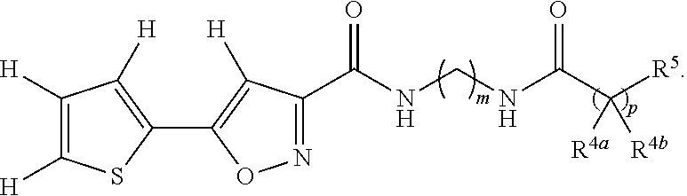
N1=C(C(NCNC(C([R5])([R4b])[R4a])=O)=O)C([H])=C(C2=C([H])C([H])=C([H])S2)O1
